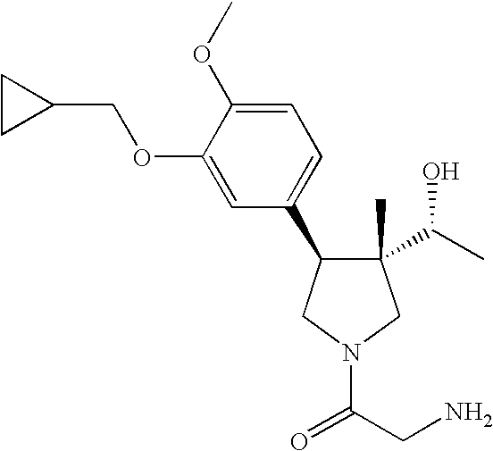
C1(C)(C(C)O)C(C2=CC=C(OC)C(OCC3CC3)=C2)CN(C(CN)=O)C1
